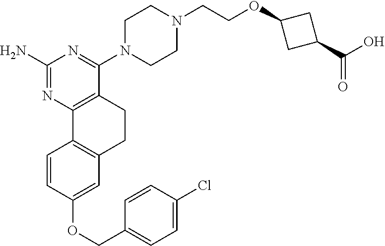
C1(N)=NC2=C(C(N3CCN(CCOC4CC(C(O)=O)C4)CC3)=N1)CCC1=C2C=CC(OCC2=CC=C(Cl)C=C2)=C1
